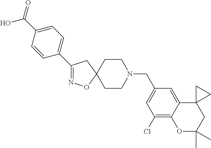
C1(C2=CC=C(C(O)=O)C=C2)=NOC2(C1)CCN(CC1=CC(Cl)=C3C(=C1)C1(CC(C)(C)O3)CC1)CC2
